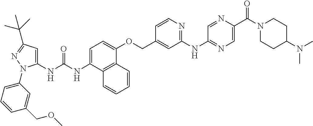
C1=C(NC(NC2=CC(C(C)(C)C)=NN2C2=CC=CC(COC)=C2)=O)C2=C(C(OCC3=CC(NC4=NC=C(C(N5CCC(N(C)C)CC5)=O)N=C4)=NC=C3)=C1)C=CC=C2
